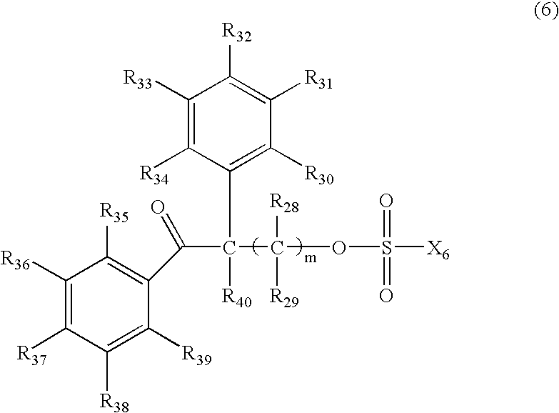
C1([R38])=C([R39])C(C(C(C(OS([X6])(=O)=O)([R28])[R29])(C2=C([R30])C([R31])=C([R32])C([R33])=C2[R34])[R40])=O)=C([R35])C([R36])=C1[R37]
